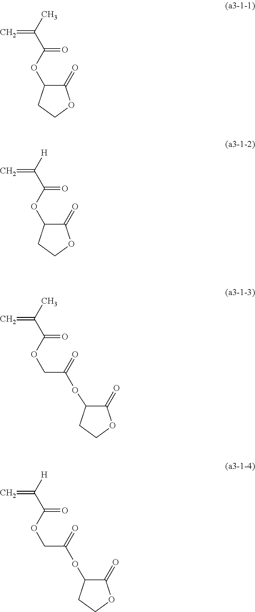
C=C(C(=O)OC1C(=O)OCC1)C.C=C(C(=O)OC1C(=O)OCC1)[H].C=C(C(=O)OCC(=O)OC1C(=O)OCC1)C.C=C(C(=O)OCC(=O)OC1C(=O)OCC1)[H]
